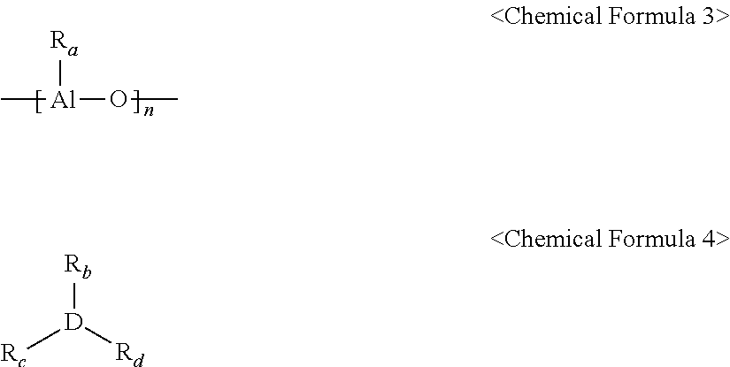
[Ra][Al](OC)C.[Rb][D]([Rd])[Rc]
